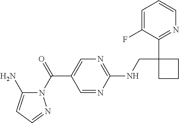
C1(NCC2(C3=NC=CC=C3F)CCC2)=NC=C(C(=O)N2C(N)=CC=N2)C=N1
